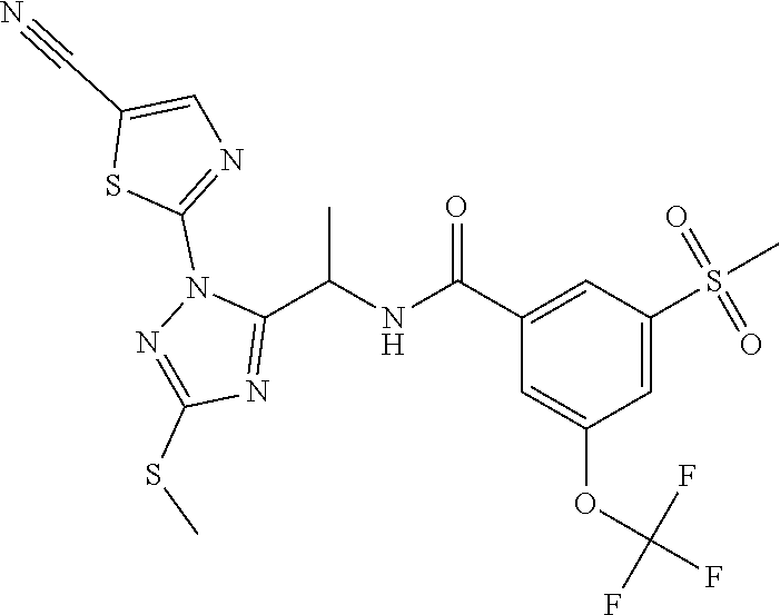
C1(C(NC(C2=NC(SC)=NN2C2=NC=C(C#N)S2)C)=O)=CC(S(=O)(=O)C)=CC(OC(F)(F)F)=C1
